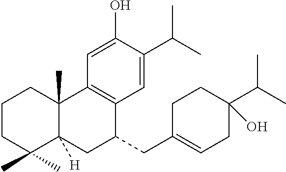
C1=C(O)C(C(C)C)=CC2=C1C1(C)C([H])(CC2CC2=CCC(C(C)C)(O)CC2)C(C)(C)CCC1
